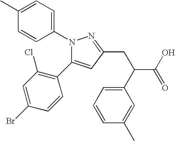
N1(C2=CC=C(C)C=C2)N=C(CC(C(O)=O)C2=CC=CC(C)=C2)C=C1C1=C(Cl)C=C(Br)C=C1
